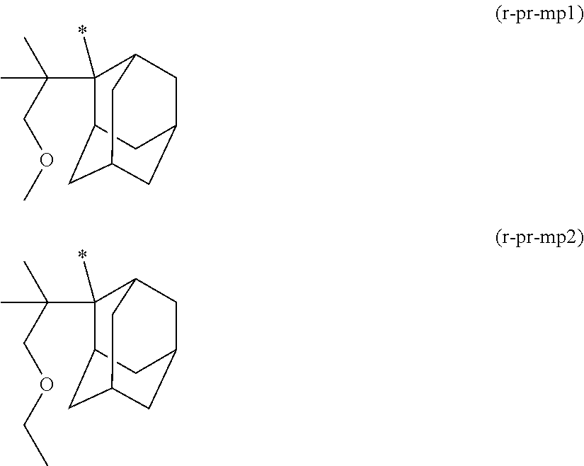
C1(C(COC)(C)C)(*)C2CC3CC(CC1C3)C2.C1(C(COCC)(C)C)(*)C2CC3CC(CC1C3)C2
